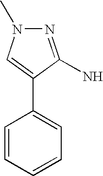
N1=C(N)C(C2=CC=CC=C2)=CN1C
